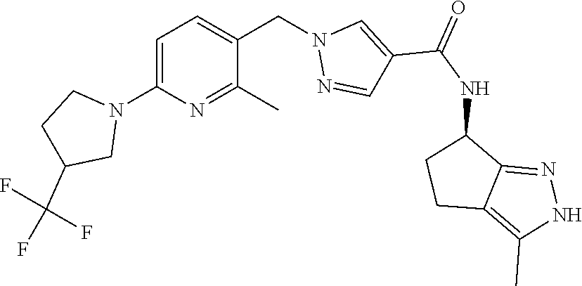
C1=C(N2CCC(C(F)(F)F)C2)N=C(C)C(CN2N=CC(C(NC3CCC4=C(C)NN=C34)=O)=C2)=C1
